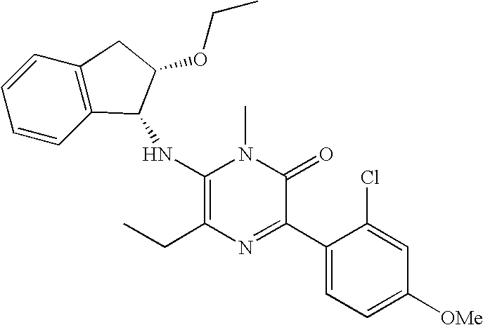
C1(NC2C3=C(C=CC=C3)CC2OCC)=C(CC)N=C(C2=CC=C([OMe])C=C2Cl)C(=O)N1C
